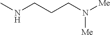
CNCCCN([Me])[Me]
